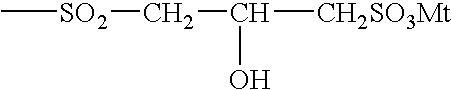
C[SO2]CC([CH2SO3Mt])O
